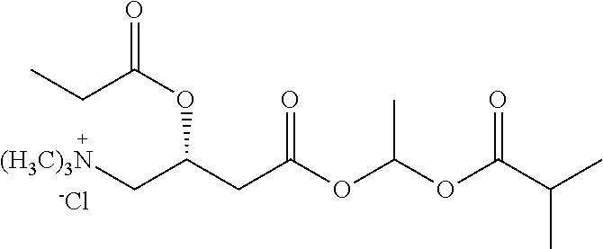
[(H3C)3N]CC(CC(OC(OC(C(C)C)=O)C)=O)OC(=O)CC.[-Cl]
